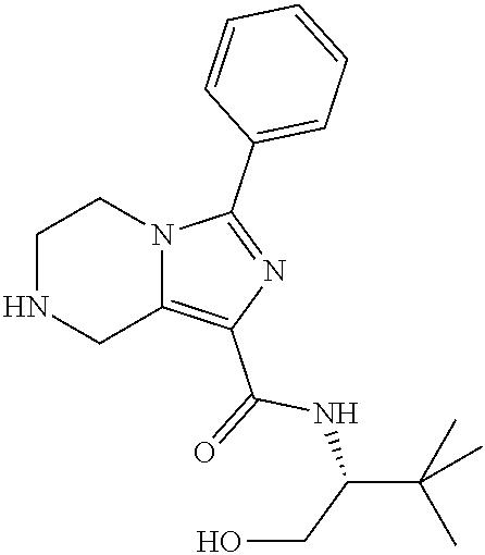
C1NCC2=C(C(=O)NC(C(C)(C)C)CO)N=C(C3=CC=CC=C3)N2C1
